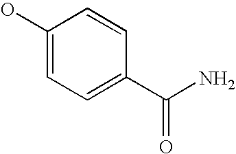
OC1=CC=C(C(N)=O)C=C1
